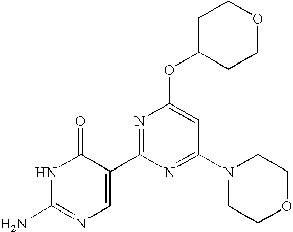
C1C(OC2=CC(N3CCOCC3)=NC(C3=CN=C(N)NC3=O)=N2)CCOC1
